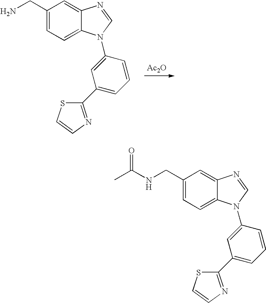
C1(CN)=CC=C2C(=C1)N=CN2C1=CC(C2=NC=CS2)=CC=C1.[Ac2O].C1(CNC(C)=O)=CC=C2C(=C1)N=CN2C1=CC(C2=NC=CS2)=CC=C1
